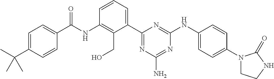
C(NC1=C(CO)C(C2=NC(N)=NC(NC3=CC=C(N4CCNC4=O)C=C3)=N2)=CC=C1)(=O)C1=CC=C(C(C)(C)C)C=C1
